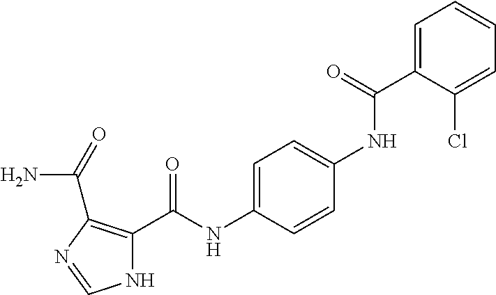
N1C(C(NC2=CC=C(NC(C3=CC=CC=C3Cl)=O)C=C2)=O)=C(C(=O)N)N=C1
